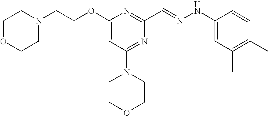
C(COC1=CC(N2CCOCC2)=NC(C=NNC2=CC(C)=C(C)C=C2)=N1)N1CCOCC1
